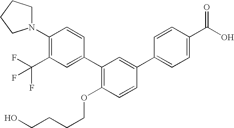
C1(N2CCCC2)=C(C(F)(F)F)C=C(C2=C(OCCCCO)C=CC(C3=CC=C(C(O)=O)C=C3)=C2)C=C1
